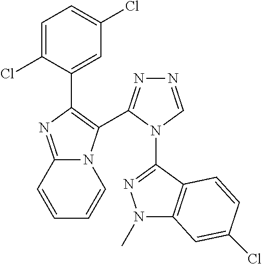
C1=C(Cl)C(C2=C(C3=NN=CN3C3=NN(C)C4=C3C=CC(Cl)=C4)N3C(=N2)C=CC=C3)=CC(Cl)=C1
